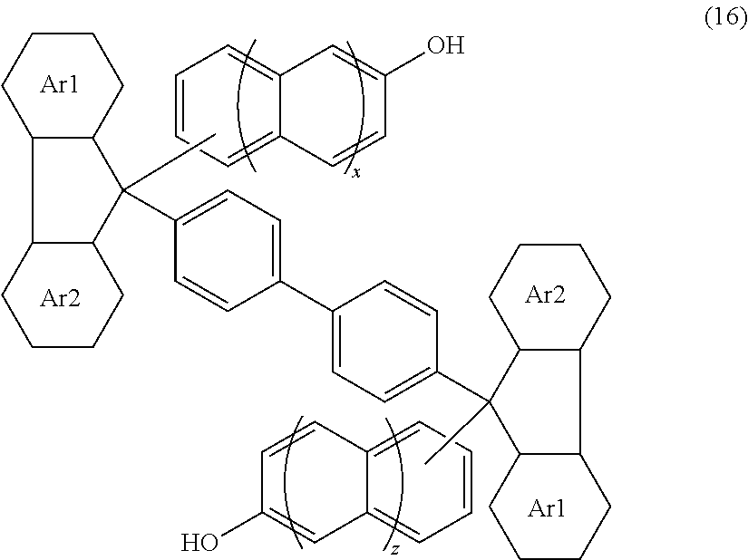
C1=CC=C2C(=C1)C=C(O)C=C2.C12C(CCCC1)C(C1=CC=C(C3=CC=C(C4(C)C5C(C6C4CCCC6)CCCC5)C=C3)C=C1)(C)C1C2CCCC1.C1=CC=C2C(=C1)C=C(O)C=C2.[Ar2].[Ar1].[Ar1].[Ar2]
